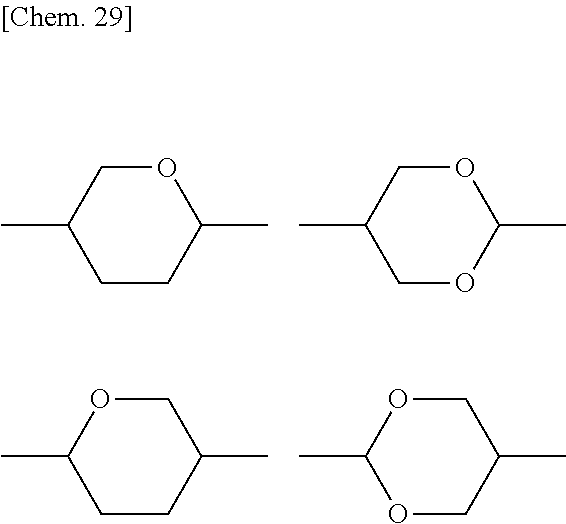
CC1COC(C)CC1.CC1COC(C)OC1.CC1OCC(C)CC1.CC1OCC(C)CO1
